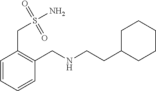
C1=CC=CC(CNCCC2CCCCC2)=C1CS(N)(=O)=O
